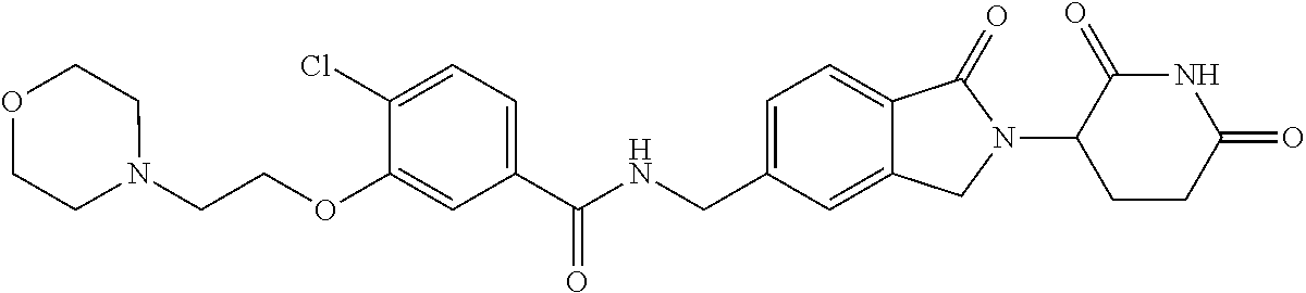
C1(OCCN2CCOCC2)=CC(C(NCC2=CC=C3C(=C2)CN(C2CCC(=O)NC2=O)C3=O)=O)=CC=C1Cl
